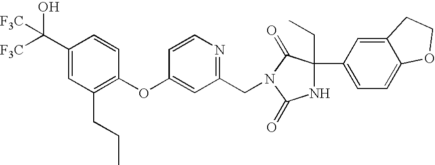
C1(C([F3C])(O)[F3C])=CC(CCC)=C(OC2=CC(CN3C(=O)C(C4=CC=C5C(=C4)CCO5)(CC)NC3=O)=NC=C2)C=C1
